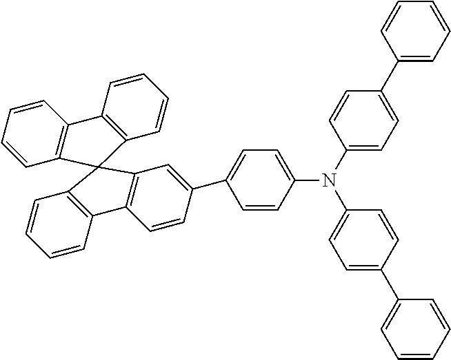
C1=CC(N(C2=CC=C(C3=CC=CC=C3)C=C2)C2=CC=C(C3=CC=CC=C3)C=C2)=CC=C1C1=CC2=C(C=C1)C1=C(C=CC=C1)C21C2=C(C=CC=C2)C2=C1C=CC=C2
